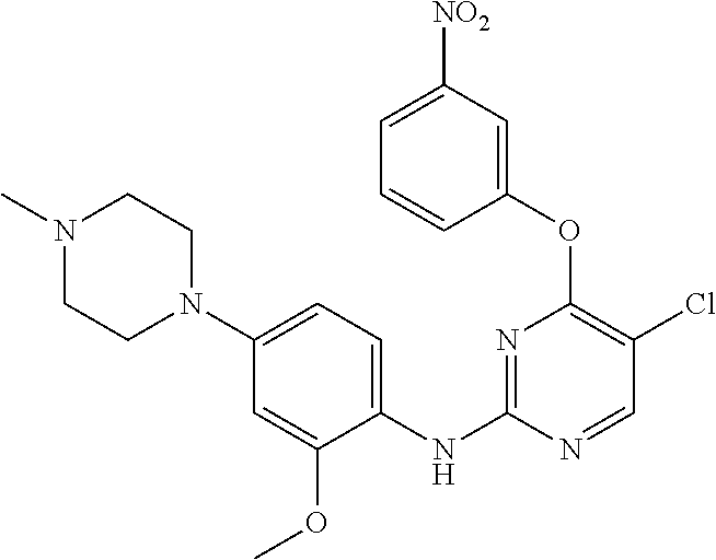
N1=C(NC2=CC=C(N3CCN(C)CC3)C=C2OC)N=CC(Cl)=C1OC1=CC([NO2])=CC=C1
